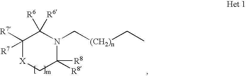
C1([R7])([R7])[X]CC([R8])([R8])N(C[(CH2)n]CC)C1([R6])[R6]
